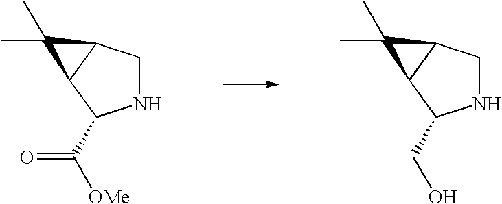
N1CC2C(C1C([OMe])=O)C2(C)C.N1CC2C(C1CO)C2(C)C
